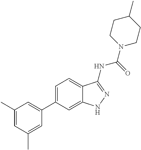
C1(C)=CC(C)=CC(C2=CC=C3C(=C2)NN=C3NC(=O)N2CCC(C)CC2)=C1
